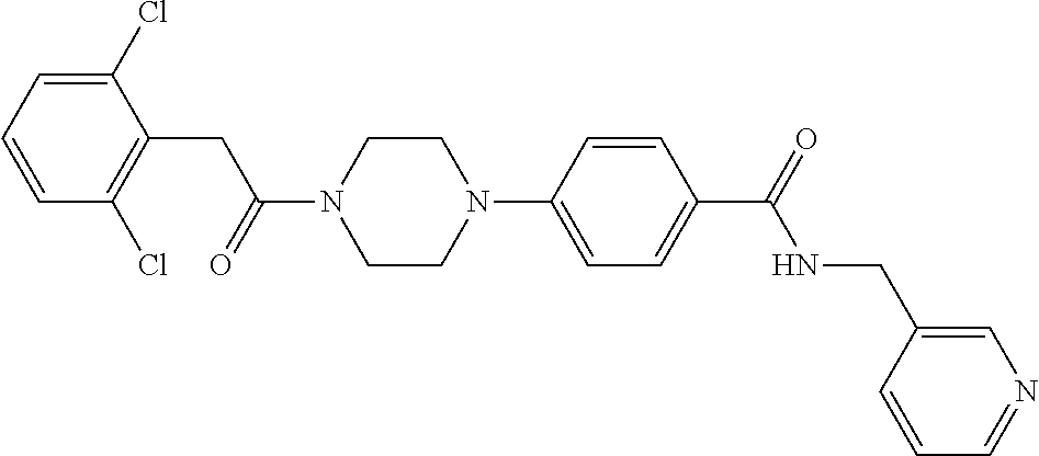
C1(Cl)=CC=CC(Cl)=C1CC(N1CCN(C2=CC=C(C(=O)NCC3=CN=CC=C3)C=C2)CC1)=O
